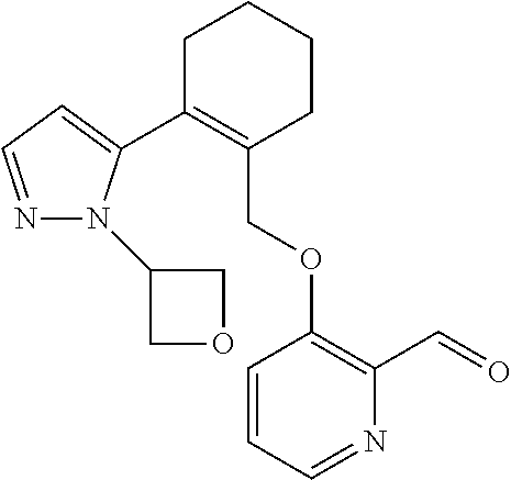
C1C(C2=CC=NN2C2COC2)=C(COC2=C(C=O)N=CC=C2)CCC1
